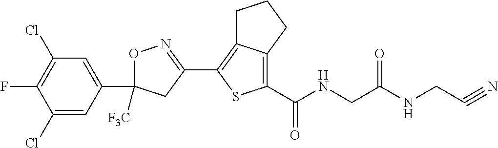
O1C(C2=CC(Cl)=C(F)C(Cl)=C2)([F3C])CC(C2=C3C(=C(C(=O)NCC(NCC#N)=O)S2)CCC3)=N1
